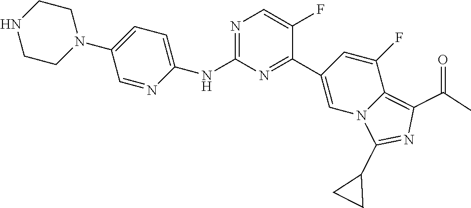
C1(NC2=CC=C(N3CCNCC3)C=N2)=NC=C(F)C(C2=CN3C(=C(C(=O)C)N=C3C3CC3)C(F)=C2)=N1
